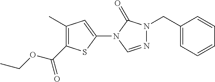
C1(C)=C(C(OCC)=O)SC(N2C=NN(CC3=CC=CC=C3)C2=O)=C1
